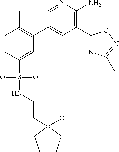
C1=NC(N)=C(C2=NC(C)=NO2)C=C1C1=C(C)C=CC(S(=O)(=O)NCCC2(O)CCCC2)=C1
